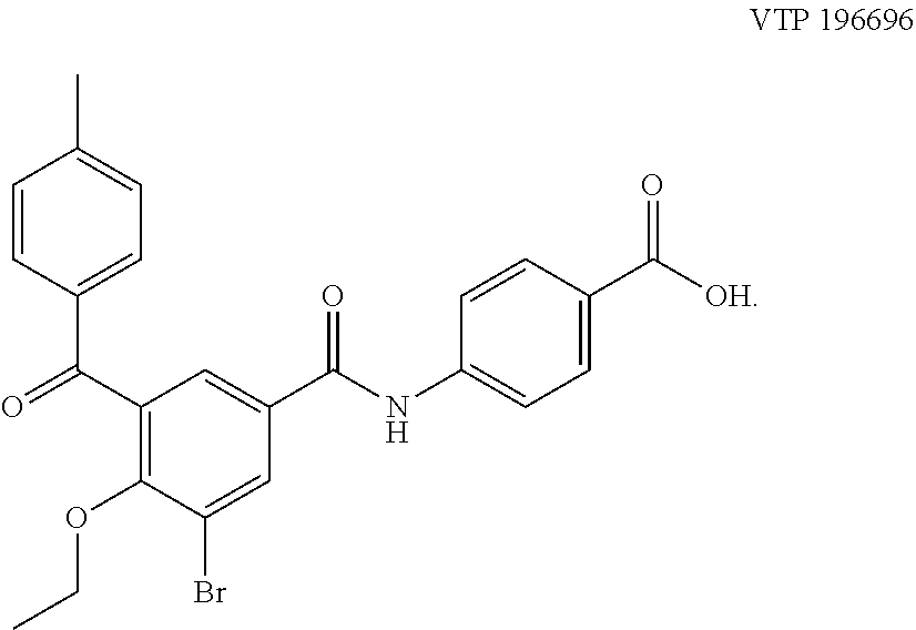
C1=CC(C(C2=C(OCC)C(Br)=CC(C(=O)NC3=CC=C(C(=O)[OH])C=C3)=C2)=O)=CC=C1C
